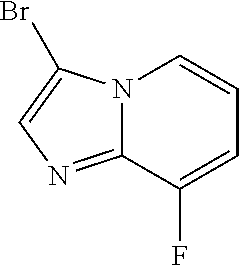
C12=NC=C(Br)N1C=CC=C2F
